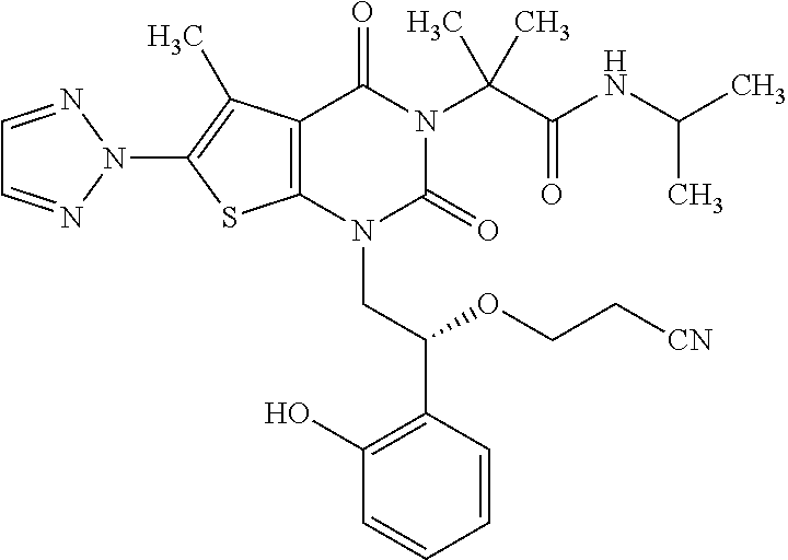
C12=C(C(C)=C(N3N=CC=N3)S1)C(=O)N(C(C(=O)NC(C)C)(C)C)C(=O)N2CC(C1=C(O)C=CC=C1)OCC[CN]
